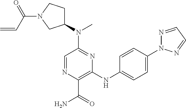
C1=NC(C(=O)N)=C(NC2=CC=C(N3N=CC=N3)C=C2)N=C1N(C1CCN(C(C=C)=O)C1)C
